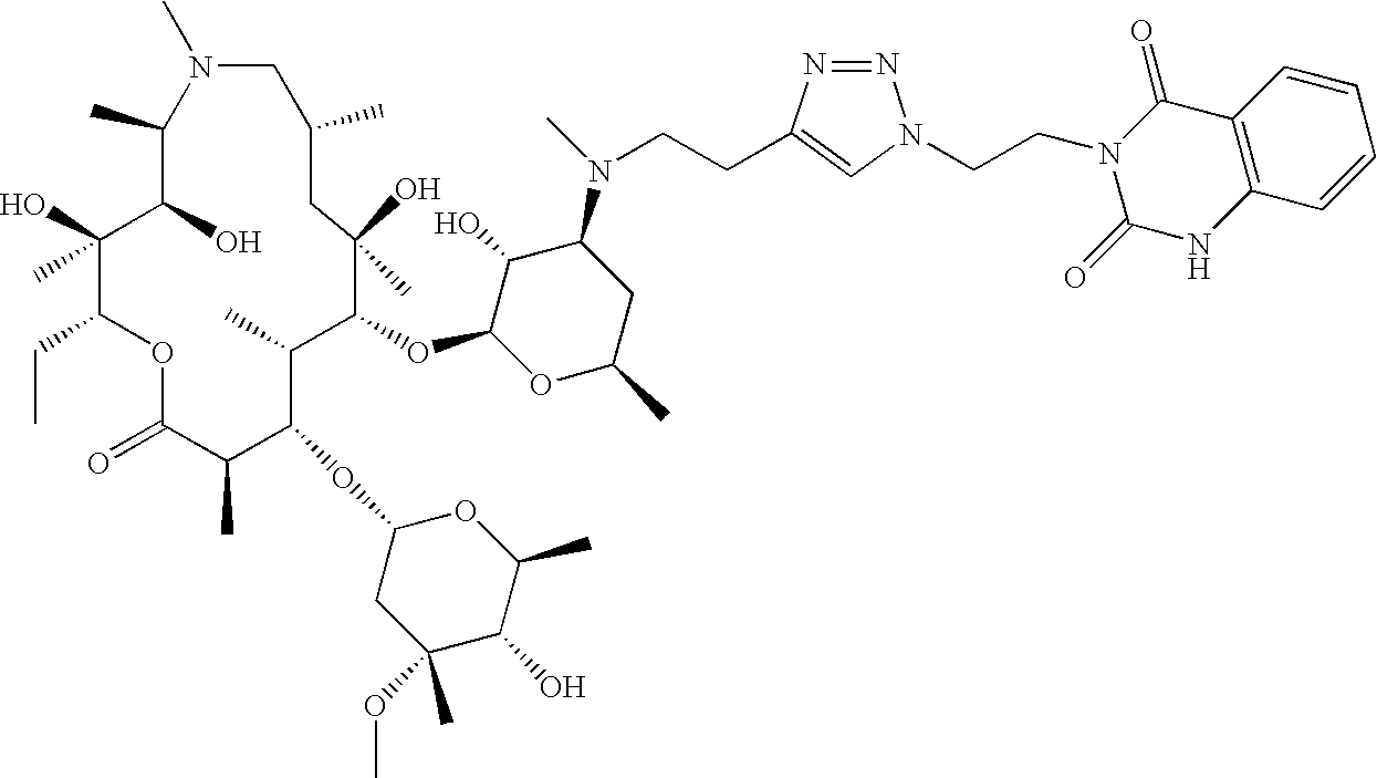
C1(C)C(O)C(O)(C)C(CC)OC(=O)C(C)C(OC2CC(C)(OC)C(O)C(C)O2)C(C)C(OC2OC(C)CC(N(C)CCC3=CN(CCN4C(=O)NC5=C(C4=O)C=CC=C5)N=N3)C2O)C(O)(C)CC(C)CN1C
